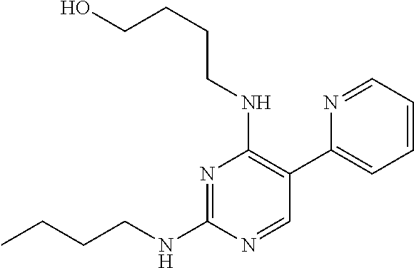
N1=C(NCCCC)N=CC(C2=CC=CC=N2)=C1NCCCCO
